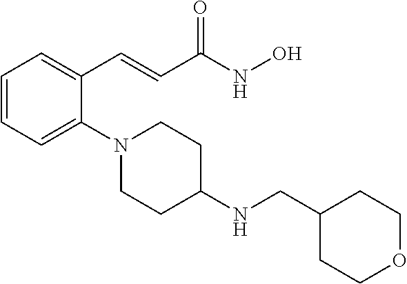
C1=CC=C(N2CCC(NCC3CCOCC3)CC2)C(C=CC(NO)=O)=C1
